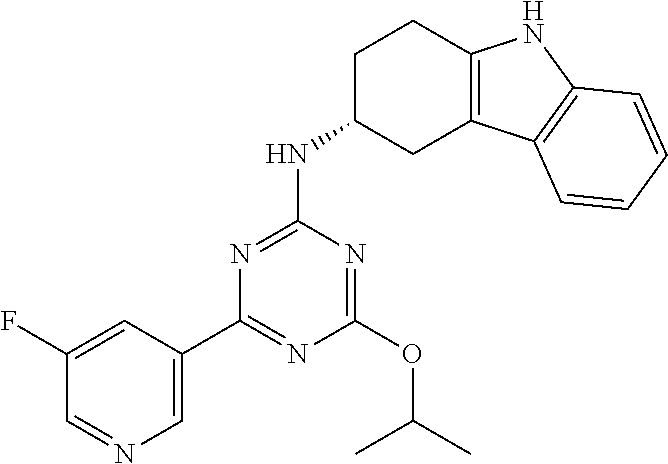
C1(C2=NC(OC(C)C)=NC(NC3CCC4=C(C5=C(N4)C=CC=C5)C3)=N2)=CN=CC(F)=C1
